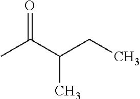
O=C(C(CC)C)C
